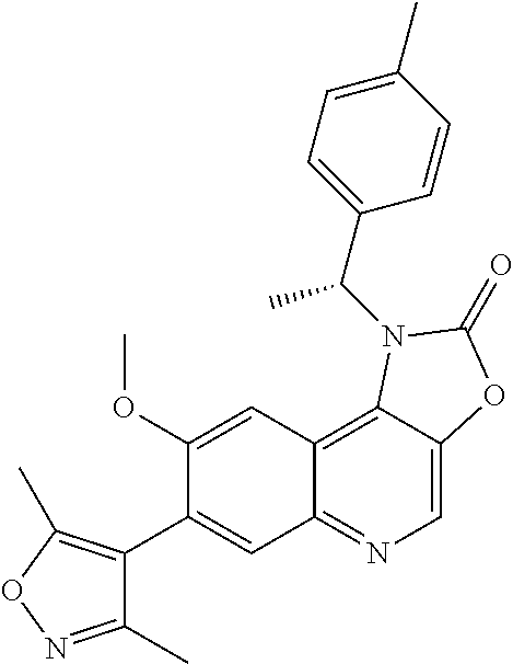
C1(C2=CC3=NC=C4C(=C3C=C2OC)N(C(C2=CC=C(C)C=C2)C)C(=O)O4)=C(C)ON=C1C
